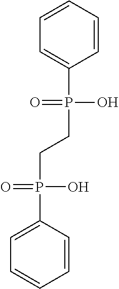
C1=CC=CC=C1P(O)(=O)CCP(C1=CC=CC=C1)(O)=O
